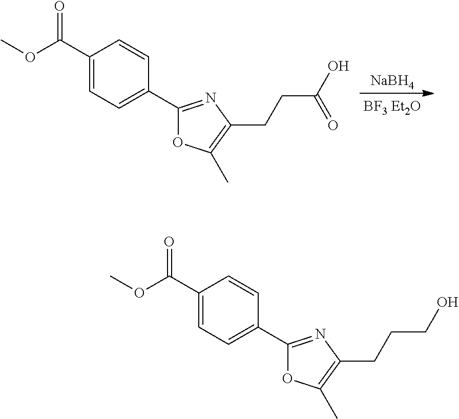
[NaBH4].C1(C(OC)=O)=CC=C(C2=NC(CCC(O)=O)=C(C)O2)C=C1.C1(C(OC)=O)=CC=C(C2=NC(CCCO)=C(C)O2)C=C1
